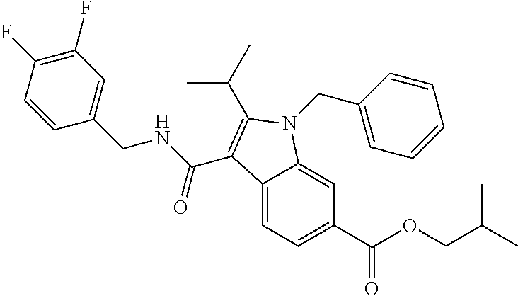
C12=CC=C(C(OCC(C)C)=O)C=C1N(CC1=CC=CC=C1)C(C(C)C)=C2C(NCC1=CC(F)=C(F)C=C1)=O
